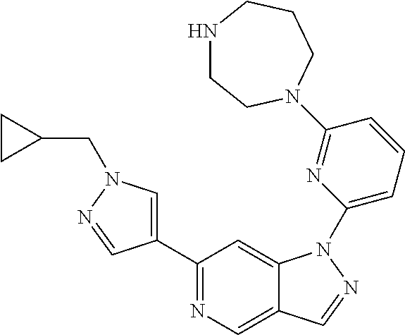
C1(C2=CN(CC3CC3)N=C2)=NC=C2C(=C1)N(C1=CC=CC(N3CCNCCC3)=N1)N=C2
